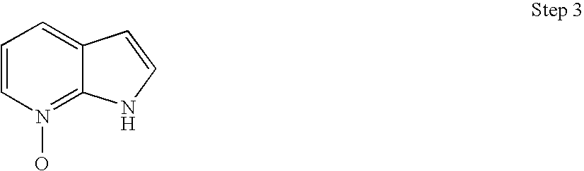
C1=CN(O)=C2C(=C1)C=CN2
